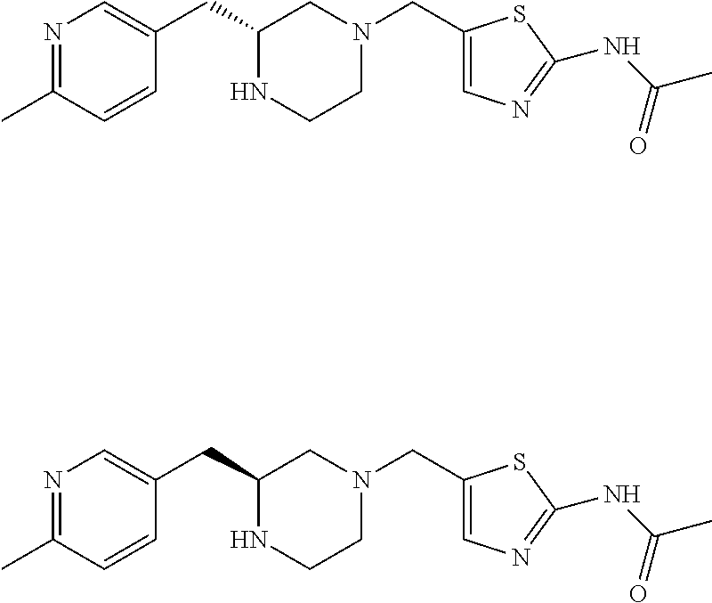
N1=C(C)C=CC(CC2NCCN(CC3=CN=C(NC(C)=O)S3)C2)=C1.N1=C(C)C=CC(CC2NCCN(CC3=CN=C(NC(C)=O)S3)C2)=C1
